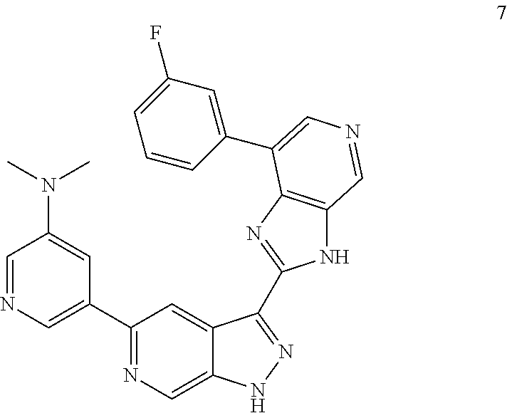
C1(C2=CN=CC(N(C)C)=C2)=NC=C2C(=C1)C(C1=NC3=C(N1)C=NC=C3C1=CC(F)=CC=C1)=NN2
